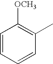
C1=CC=CC([OCH3])=C1C
